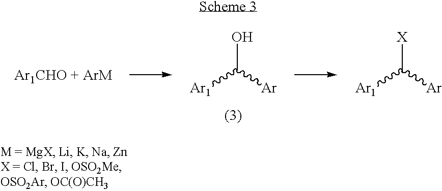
OC([Ar])[Ar1].[X]C([Ar])[Ar1]
